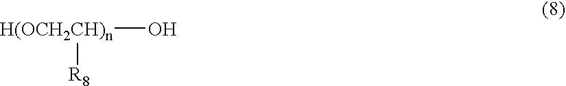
[H(OCH2CH)n](O)[R8]
